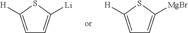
C1=C([H])SC([Li])=C1.C1=C([H])SC([MgBr])=C1
